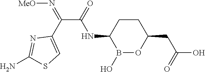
B1(O)OC(CC(O)=O)CCC1NC(C(=N[MeO])C1=CSC(N)=N1)=O
